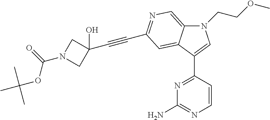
N1=C(C2=CN(CCOC)C3=CN=C(C#CC4(O)CN(C(=O)OC(C)(C)C)C4)C=C32)C=CN=C1N
